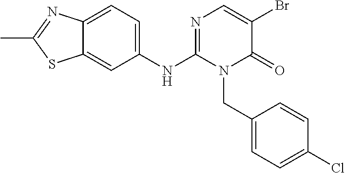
C1(NC2=NC=C(Br)C(=O)N2CC2=CC=C(Cl)C=C2)=CC=C2C(=C1)SC(C)=N2
